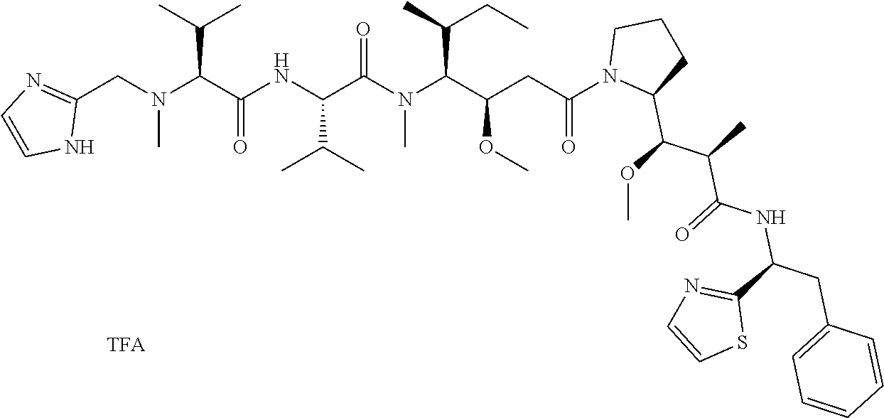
C1(CN(C(C(C)C)C(NC(C(=O)N(C(C(C)CC)C(CC(N2C(C(OC)C(C)C(=O)NC(CC3=CC=CC=C3)C3=NC=CS3)CCC2)=O)OC)C)C(C)C)=O)C)=NC=CN1
